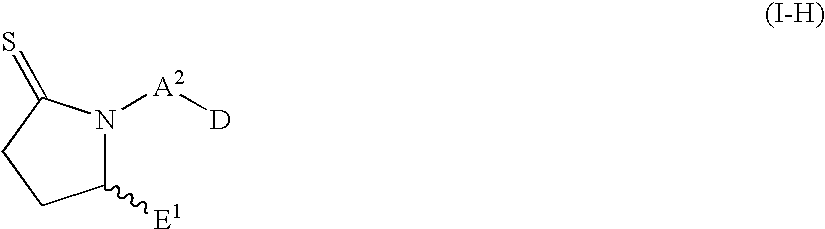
C1([E1])N([A2][D])C(=S)CC1
